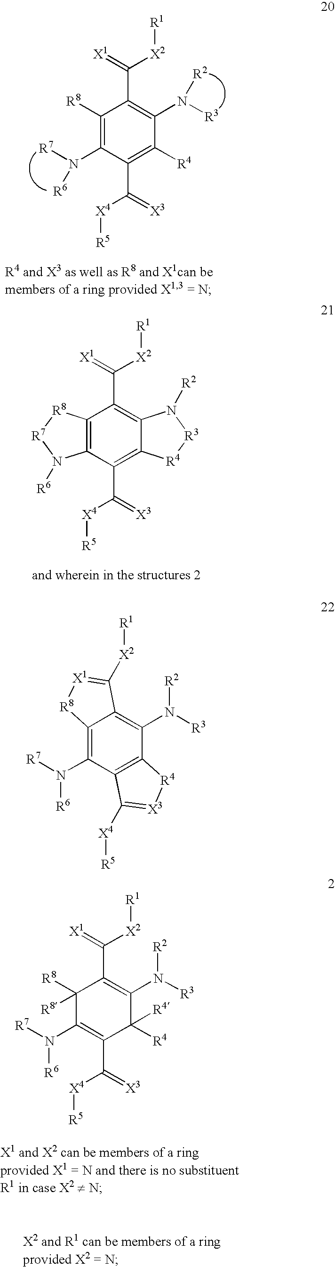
C1([R8])=C(N([R7])[R6])C(C([X4][R5])=[X3])=C([R4])C(N([R3])[R2])=C1C([X2][R1])=[X1].C12=C(C(C([X4][R5])=[X3])=C3C(=C1C([X2][R1])=[X1])N([R2])[R3][R4]3)N([R6])[R7][R8]2.C1([R8])([R8])C(N([R7])[R6])=C(C(=[X3])[X4][R5])C([R4])([R4])C(N([R3])[R2])=C1C(=[X1])[X2][R1].C12=C(N([R7])[R6])C3=C(C(N([R3])[R2])=C1C([X2][R1])=[X1][R8]2)[R4][X3]=C3[X4][R5]
